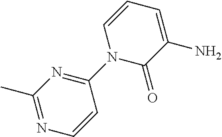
N1=C(N2C(=O)C(N)=CC=C2)C=CN=C1C
